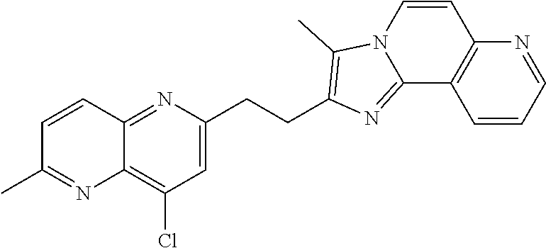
C1=CC2=NC(CCC3=C(C)N4C=CC5=C(C=CC=N5)C4=N3)=CC(Cl)=C2N=C1C
